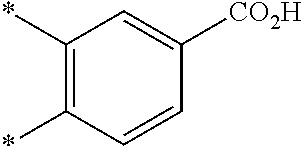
C1(*)=C(*)C=CC([CO2H])=C1
